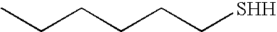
CCCCCC[SHH]
